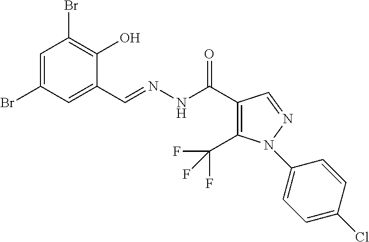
C1=C(Br)C=C(C=NNC(C2=C(C(F)(F)F)N(C3=CC=C(Cl)C=C3)N=C2)=O)C(O)=C1Br
